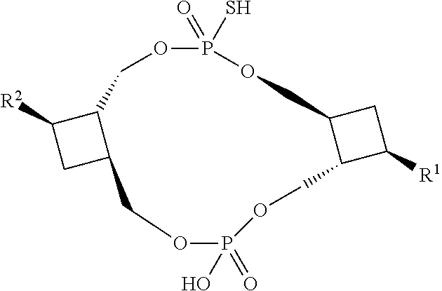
C12C([R2])CC1COP(=O)(O)OCC1C(COP(=O)(S)OC2)CC1[R1]
